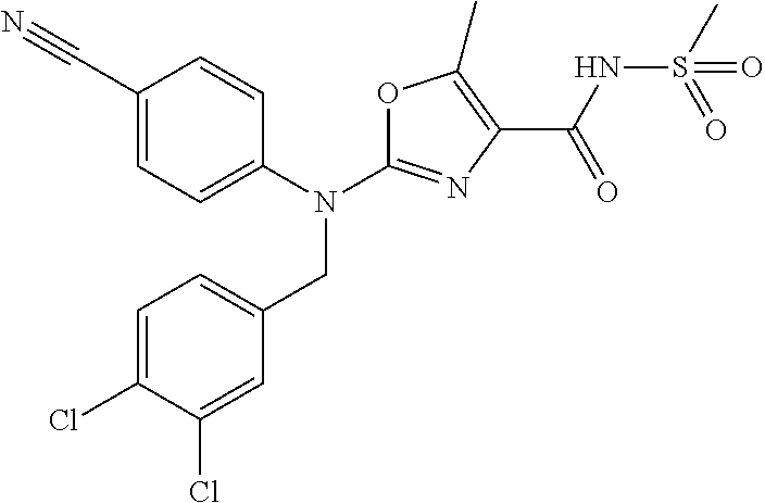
N(C1=NC(C(NS(C)(=O)=O)=O)=C(C)O1)(CC1=CC=C(Cl)C(Cl)=C1)C1=CC=C(C#N)C=C1
